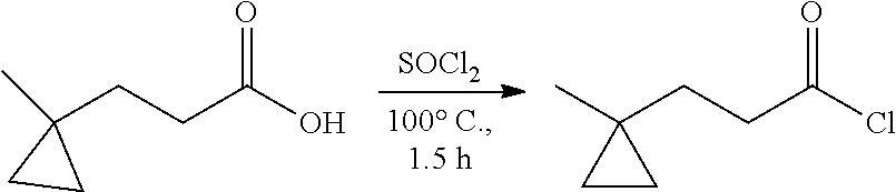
O=C(O)CCC1(C)CC1.O=C(Cl)CCC1(C)CC1.[SOCl2]
